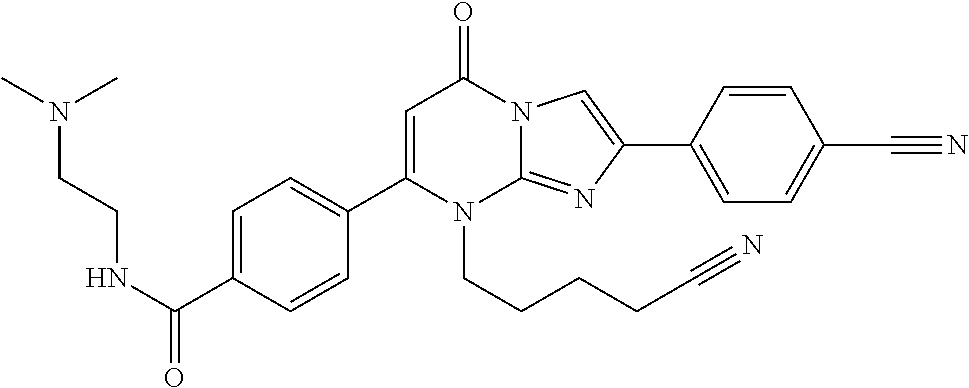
C1(C2=CC=C(C(NCCN(C)C)=O)C=C2)=CC(=O)N2C(=NC(C3=CC=C(C#N)C=C3)=C2)N1CCCCC#N
